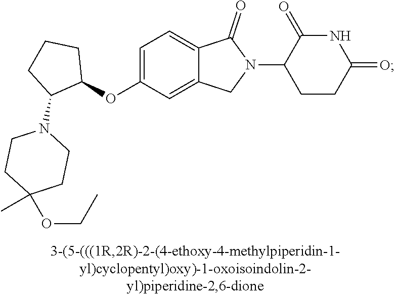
C1=C(OC2CCCC2N2CCC(C)(OCC)CC2)C=C2C(=C1)C(=O)N(C1CCC(=O)NC1=O)C2
